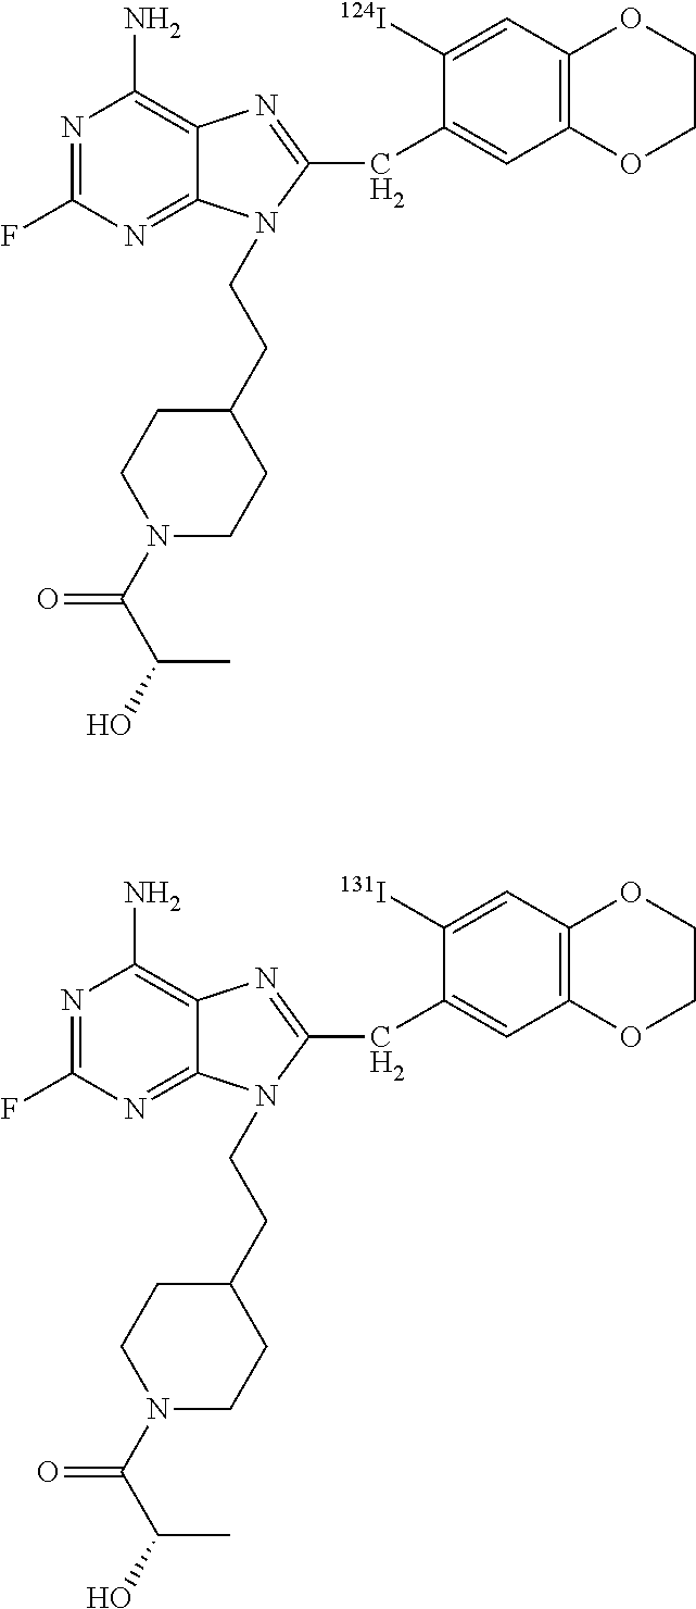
N1=C(F)N=C2C(=C1N)N=C(CC1=CC3=C(C=C1[124I])OCCO3)N2CCC1CCN(C(C(O)C)=O)CC1.N1=C(F)N=C2C(=C1N)N=C(CC1=CC3=C(C=C1[131I])OCCO3)N2CCC1CCN(C(C(O)C)=O)CC1
